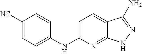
C1([NC])=CC=C(NC2=CC=C3C(=N2)NN=C3N)C=C1
